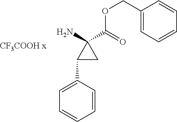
C1(C2=CC=CC=C2)CC1(N)C(=O)OCC1=CC=CC=C1
